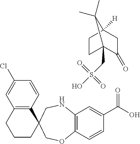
C1(Cl)=CC2=C(C=C1)C1(CCC2)CNC2=C(OC1)C=CC(C(O)=O)=C2.C12([H])CCC(CS(=O)(=O)O)(C(=O)C1)C2(C)C
